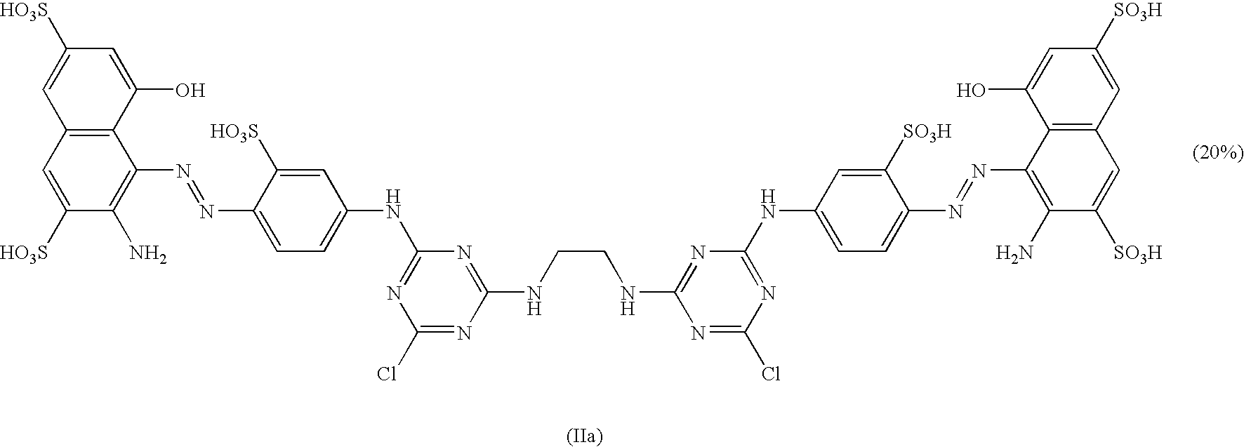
C1(N)=C(N=NC2=CC=C(NC3=NC(Cl)=NC(NCCNC4=NC(NC5=CC=C(N=NC6=C(N)C([SO3H])=CC7=C6C(O)=CC([SO3H])=C7)C([SO3H])=C5)=NC(Cl)=N4)=N3)C=C2[HO3S])C2=C(C=C1[HO3S])C=C([HO3S])C=C2O
